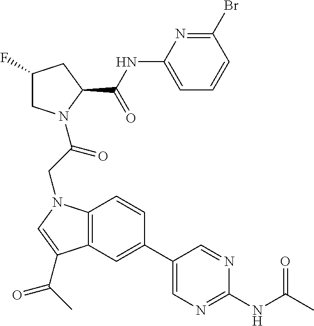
C12=C(C=C(C3=CN=C(NC(C)=O)N=C3)C=C1)C(C(C)=O)=CN2CC(=O)N1CC(F)CC1C(NC1=CC=CC(Br)=N1)=O
